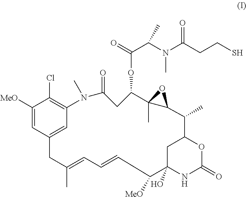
C1([MeO])=CC2=CC(=C1Cl)N(C)C(=O)CC(OC(C(N(C)C(CCS)=O)C)=O)C1(C)C(C(C)C3OC(=O)NC(O)(C([MeO])C=CC=C(C)C2)C3)O1
